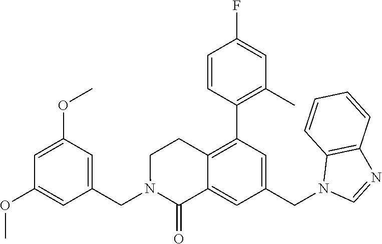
C1(CN2C(=O)C3=CC(CN4C=NC5=C4C=CC=C5)=CC(C4=C(C)C=C(F)C=C4)=C3CC2)=CC(OC)=CC(OC)=C1
